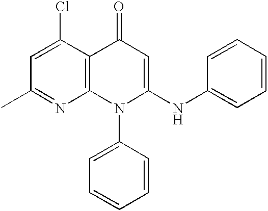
C12=C(C(Cl)=CC(C)=N1)C(=O)C=C(NC1=CC=CC=C1)N2C1=CC=CC=C1
